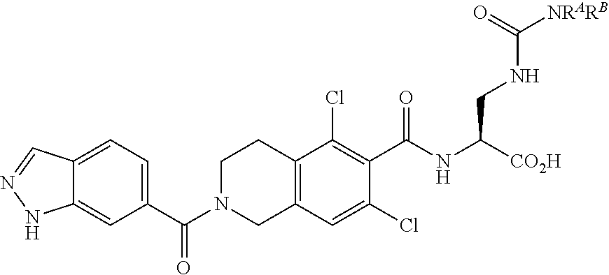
C12=CC=C(C(N3CC4=C(CC3)C(Cl)=C(C(NC([CO2H])CNC(=O)[NRARB])=O)C(Cl)=C4)=O)C=C1NN=C2
